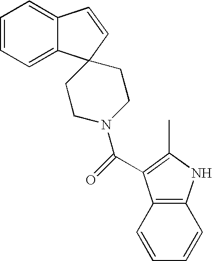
C1=CC=C2C(=C1)C=CC21CCN(C(=O)C2=C(C)NC3=C2C=CC=C3)CC1
